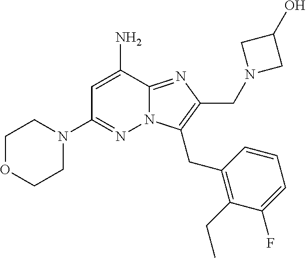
C1OCCN(C2=NN3C(=NC(CN4CC(O)C4)=C3CC3=C(CC)C(F)=CC=C3)C(N)=C2)C1
